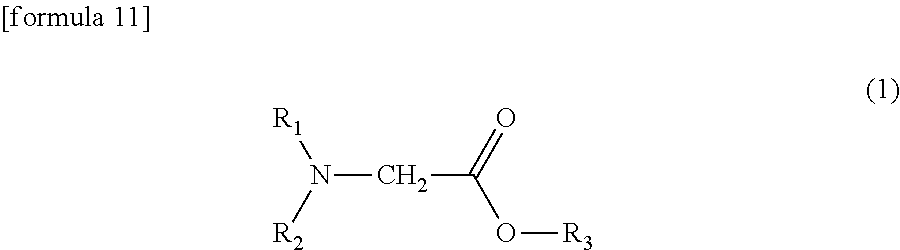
[R1]N([R2])CC(O[R3])=O
